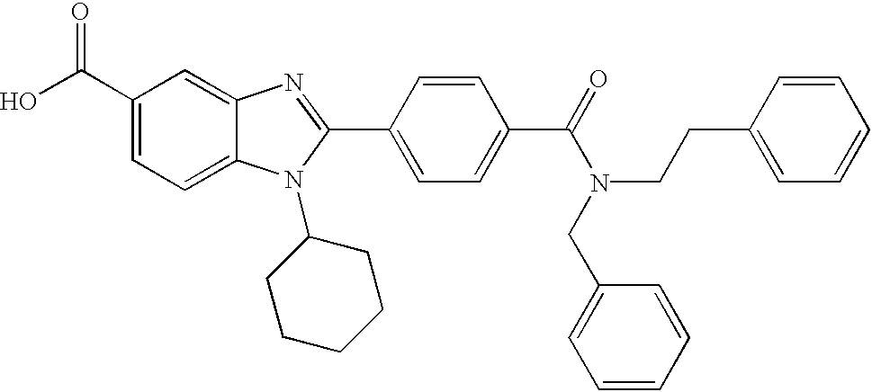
OC(C1=CC=C2C(=C1)N=C(C1=CC=C(C(=O)N(CC3=CC=CC=C3)CCC3=CC=CC=C3)C=C1)N2C1CCCCC1)=O
